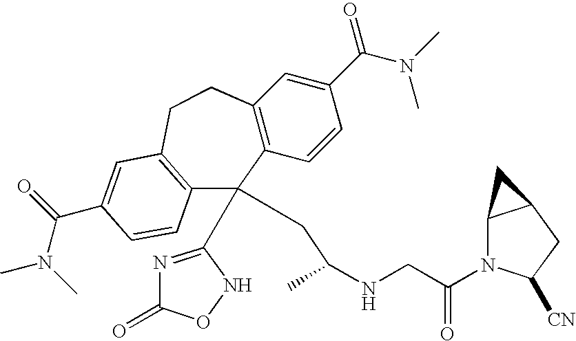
C12=C(C=CC(C(N(C)C)=O)=C1)C(C1=NC(=O)ON1)(CC(NCC(N1C3C(CC1[CN])C3)=O)C)C1=C(CC2)C=C(C(N(C)C)=O)C=C1
